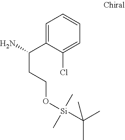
C1=C(C(N)CCO[Si](C(C)(C)C)(C)C)C(Cl)=CC=C1
